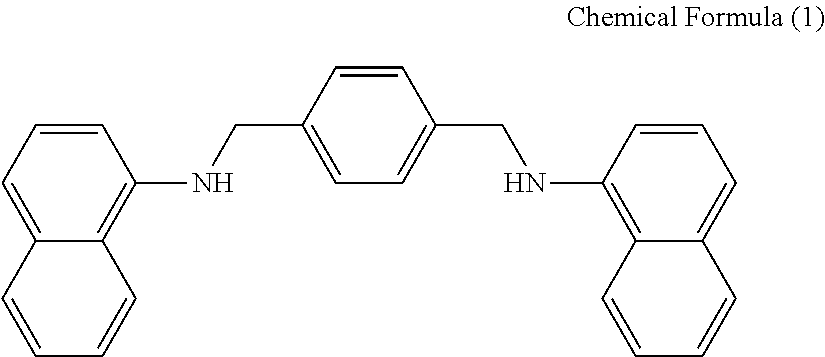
C1=CC=C2C(=C1NCC1=CC=C(CNC3=C4C(=CC=C3)C=CC=C4)C=C1)C=CC=C2
